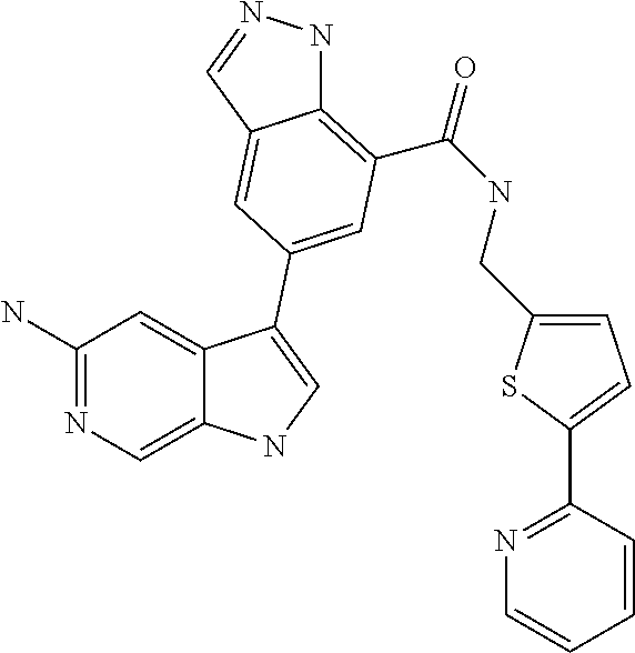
C1(N)=NC=C2C(=C1)C(C1=CC(C(=O)NCC3=CC=C(C4=NC=CC=C4)S3)=C3NN=CC3=C1)=CN2
